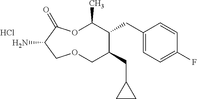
Cl.NC1C(=O)OC(C)C(CC2=CC=C(F)C=C2)C(CC2CC2)COC1
